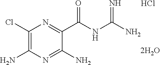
C1(Cl)=C(N)N=C(N)C(C(NC(N)=N)=O)=N1.Cl
